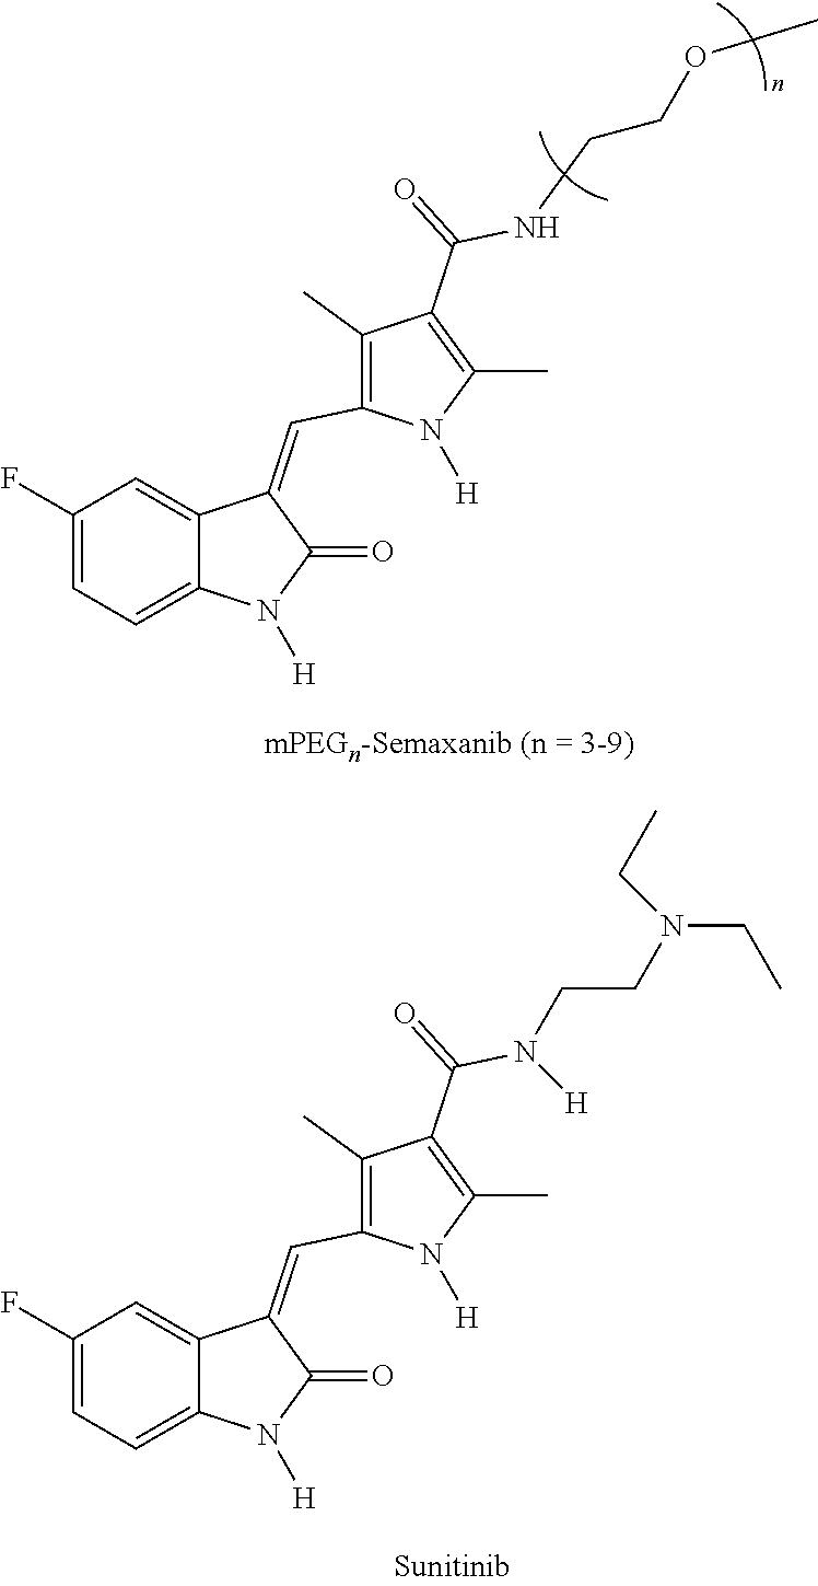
C1(F)=CC=C2C(=C1)C(=CC1=C(C)C(C(=O)N(CCN(CC)CC)[H])=C(C)N1[H])C(=O)N2[H].C1(F)=CC=C2C(=C1)C(=CC1=C(C)C(C(=O)NCCOC)=C(C)N1[H])C(=O)N2[H]
